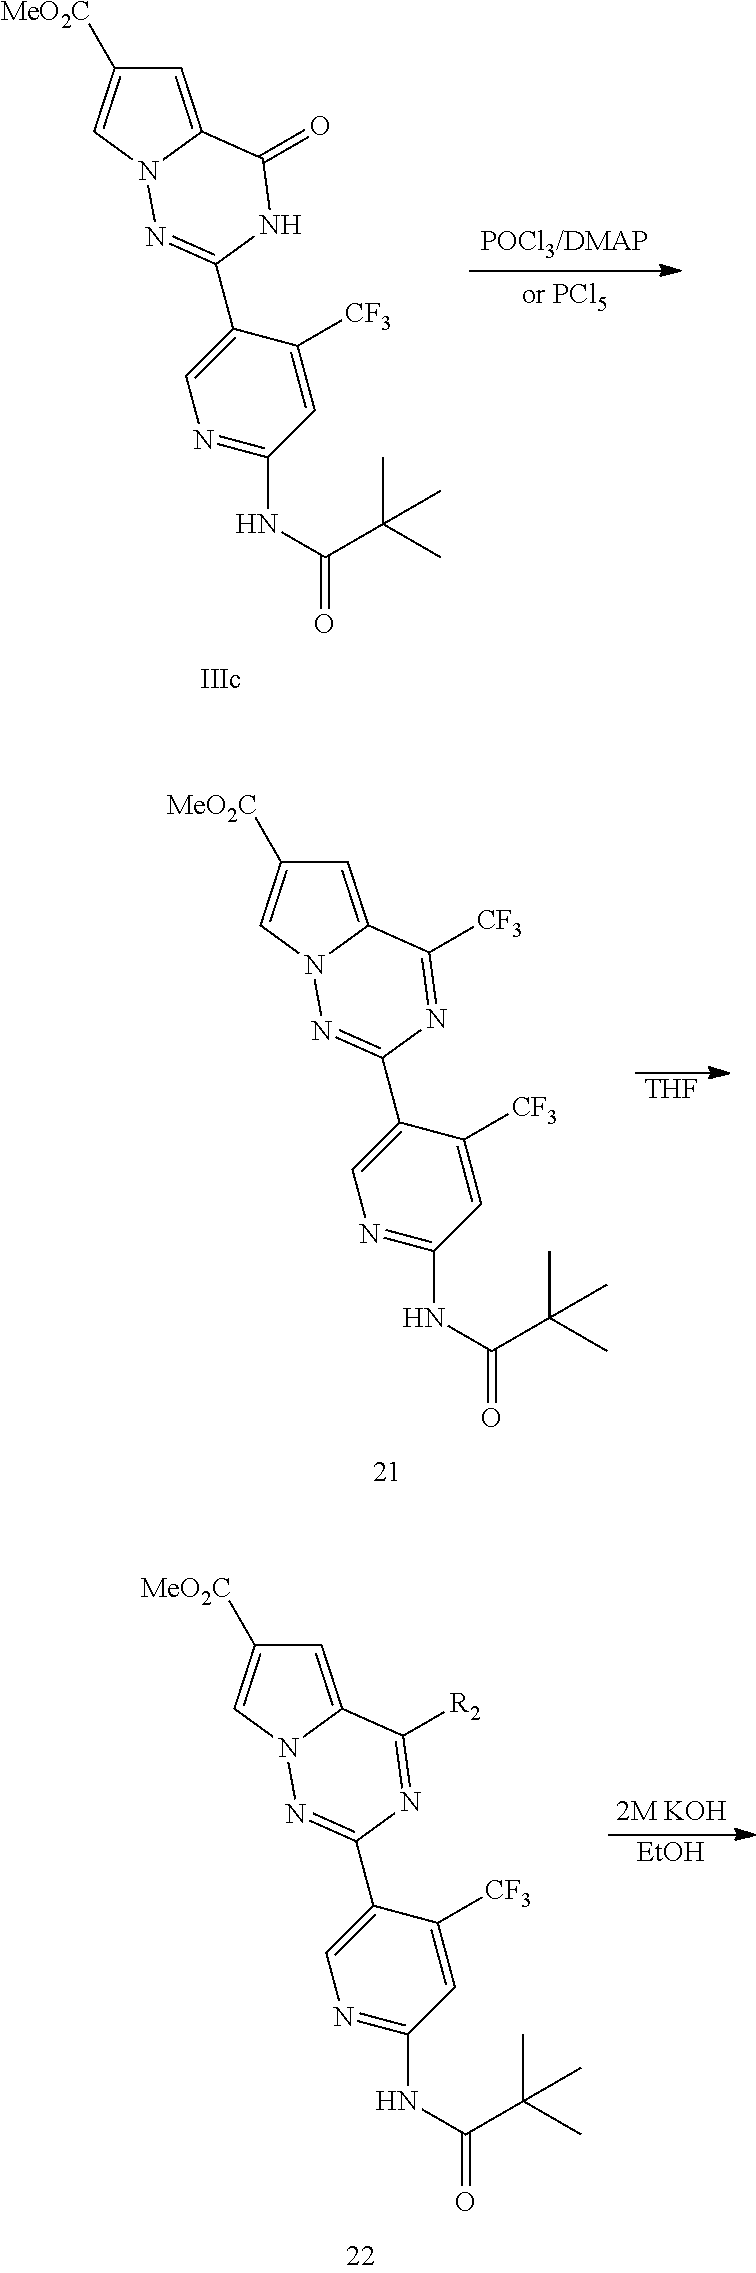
C1=C2N(C=C1[MeO2C])N=C(C1=CN=C(NC(=O)C(C)(C)C)C=C1[CF3])NC2=O.C1=C2N(C=C1[MeO2C])N=C(C1=CN=C(NC(=O)C(C)(C)C)C=C1[CF3])N=C2[CF3].[THF].C1=C2N(C=C1[MeO2C])N=C(C1=CN=C(NC(=O)C(C)(C)C)C=C1[CF3])N=C2[R2].[EtOH]
